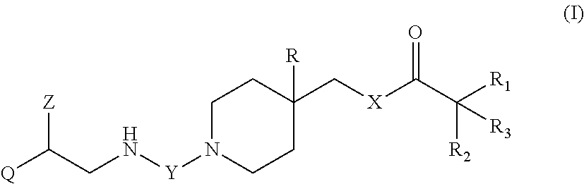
[Q]C(CN[Y]N1CCC(C[X]C(C([R1])([R2])[R3])=O)([R])CC1)[Z]
